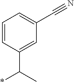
C1=CC(C(C)*)=CC(C#N)=C1
